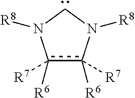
c1([R7])([R6])c([R7])([R6])N([R8])CN1[R8]
